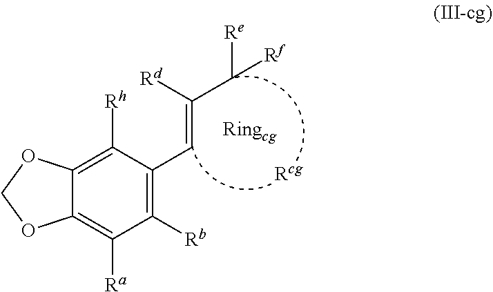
C12=C([Rh])C(C=C(C([Rf])[Re])[Rd])=C([Rb])C([Ra])=C1OCO2
